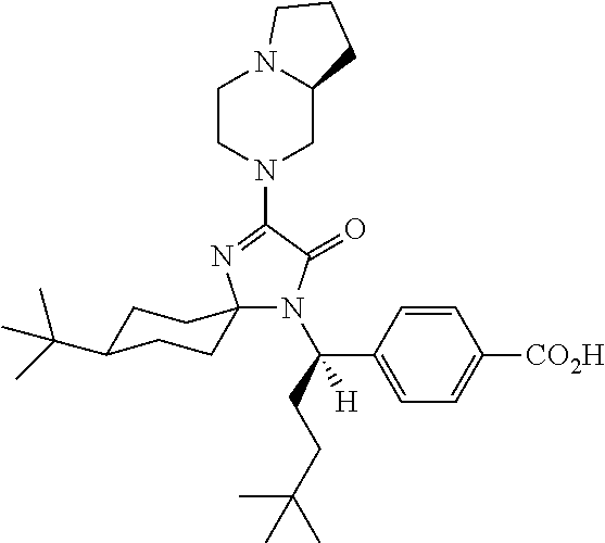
N1(C2=NC3(N(C(CCC(C)(C)C)(C4=CC=C([CO2H])C=C4)[H])C2=O)CCC(C(C)(C)C)CC3)CC2N(CC1)CCC2
